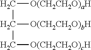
C(C(C[O(CH2CH2O)cH])[O(CH2CH2O)bH])[O(CH2CH2O)aH]
